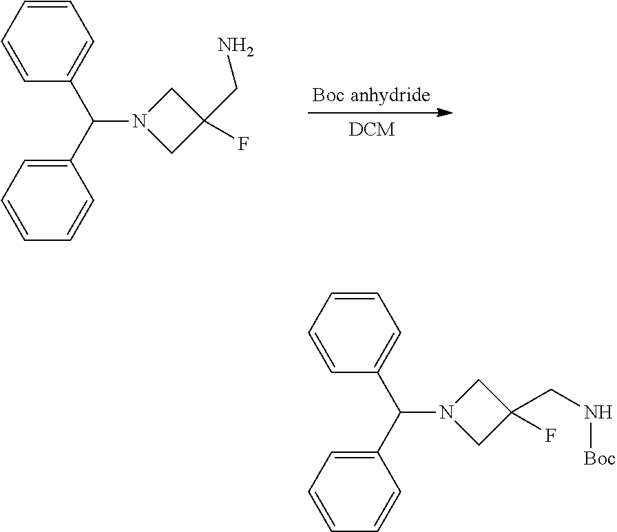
C1=CC=CC(C(C2=CC=CC=C2)N2CC(CN)(F)C2)=C1.C1=CC=CC(C(C2=CC=CC=C2)N2CC(CN[Boc])(F)C2)=C1
